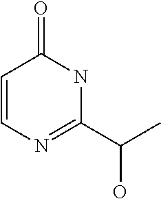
C1=CN=C(C(C)O)NC1=O
